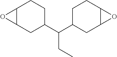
C12C(CC(C(C3CCC4C(C3)O4)CC)CC1)O2
